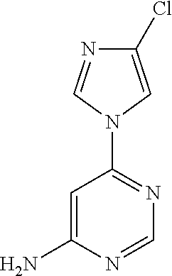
C1=C(N)N=CN=C1N1C=C(Cl)N=C1
